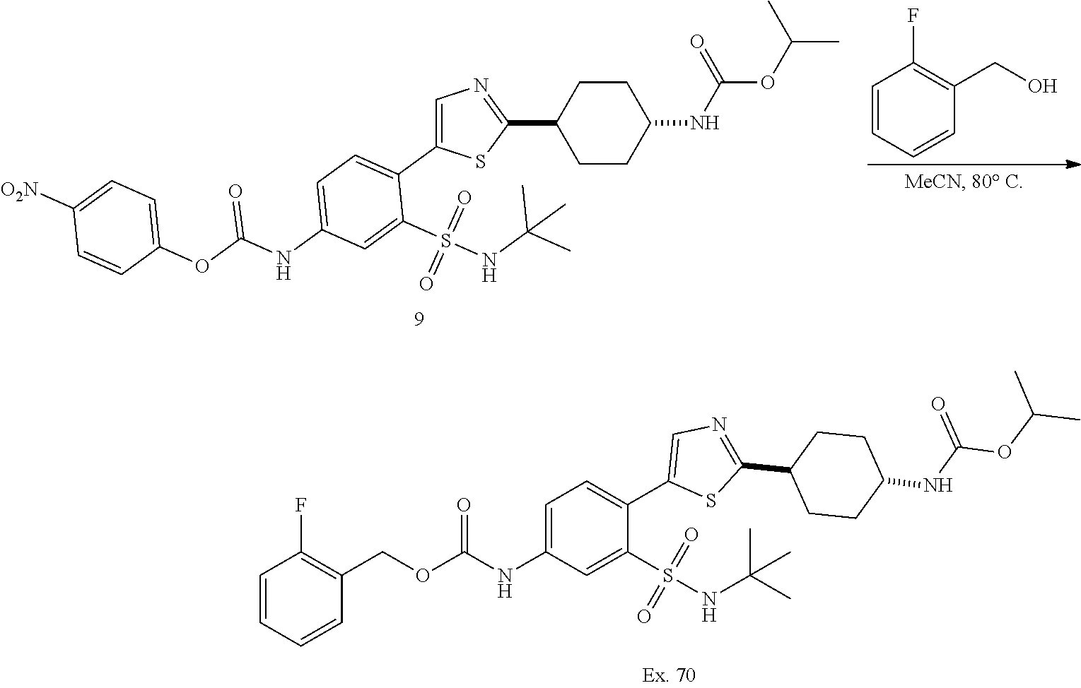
OCC1=C(F)C=CC=C1.C1=C(C2=CC=C(NC(OC3=CC=C([O2N])C=C3)=O)C=C2S(NC(C)(C)C)(=O)=O)SC(C2CCC(NC(OC(C)C)=O)CC2)=N1.C1(C2=CN=C(C3CCC(NC(=O)OC(C)C)CC3)S2)=CC=C(NC(OCC2=C(F)C=CC=C2)=O)C=C1S(NC(C)(C)C)(=O)=O
